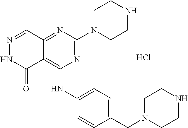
N1=CC2=NC(N3CCNCC3)=NC(NC3=CC=C(CN4CCNCC4)C=C3)=C2C(=O)N1.Cl
